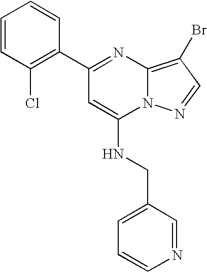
C1=CC(Cl)=C(C2=NC3=C(Br)C=NN3C(NCC3=CC=CN=C3)=C2)C=C1
